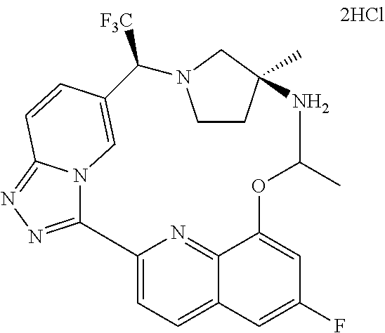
C12=CC=C3C(=N1)C(=CC(F)=C3)OC(C)NC1(C)CCN(C([F3C])C3=CN4C2=NN=C4C=C3)C1
